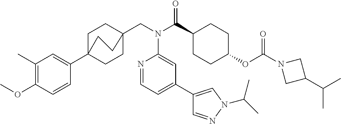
C1(C)=C(OC)C=CC(C23CCC(CN(C(C4CCC(OC(N5CC(C(C)C)C5)=O)CC4)=O)C4=CC(C5=CN(C(C)C)N=C5)=CC=N4)(CC2)CC3)=C1
